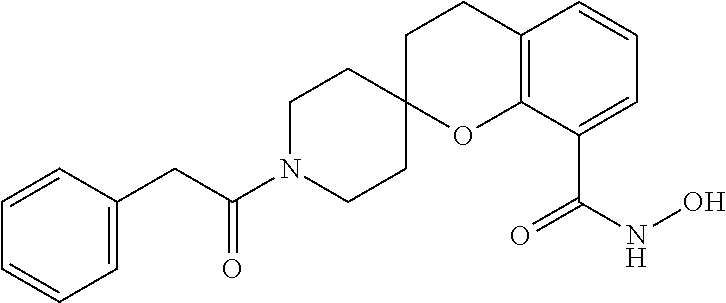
C1(CC(N2CCC3(CC2)OC2=C(CC3)C=CC=C2C(NO)=O)=O)=CC=CC=C1
